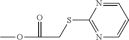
COC(=O)CSC1=NC=CC=N1
